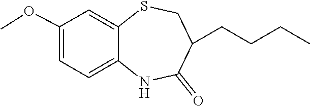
O(C1=CC=C2C(=C1)SCC(CCCC)C(=O)N2)C
